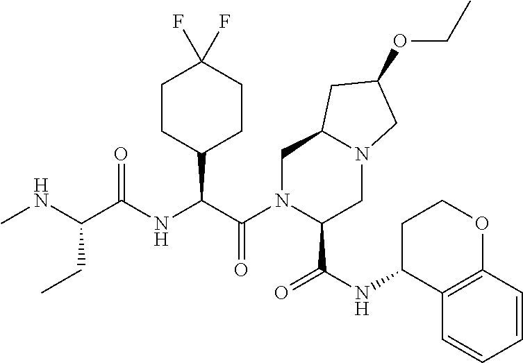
CNC(C(NC(C(N1C(C(=O)NC2C3=C(OCC2)C=CC=C3)CN2C(C1)CC(OCC)C2)=O)C1CCC(F)(F)CC1)=O)CC
